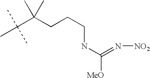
CC(C(CCCNC([MeO])=N[NO2])(C)C)(C)C
